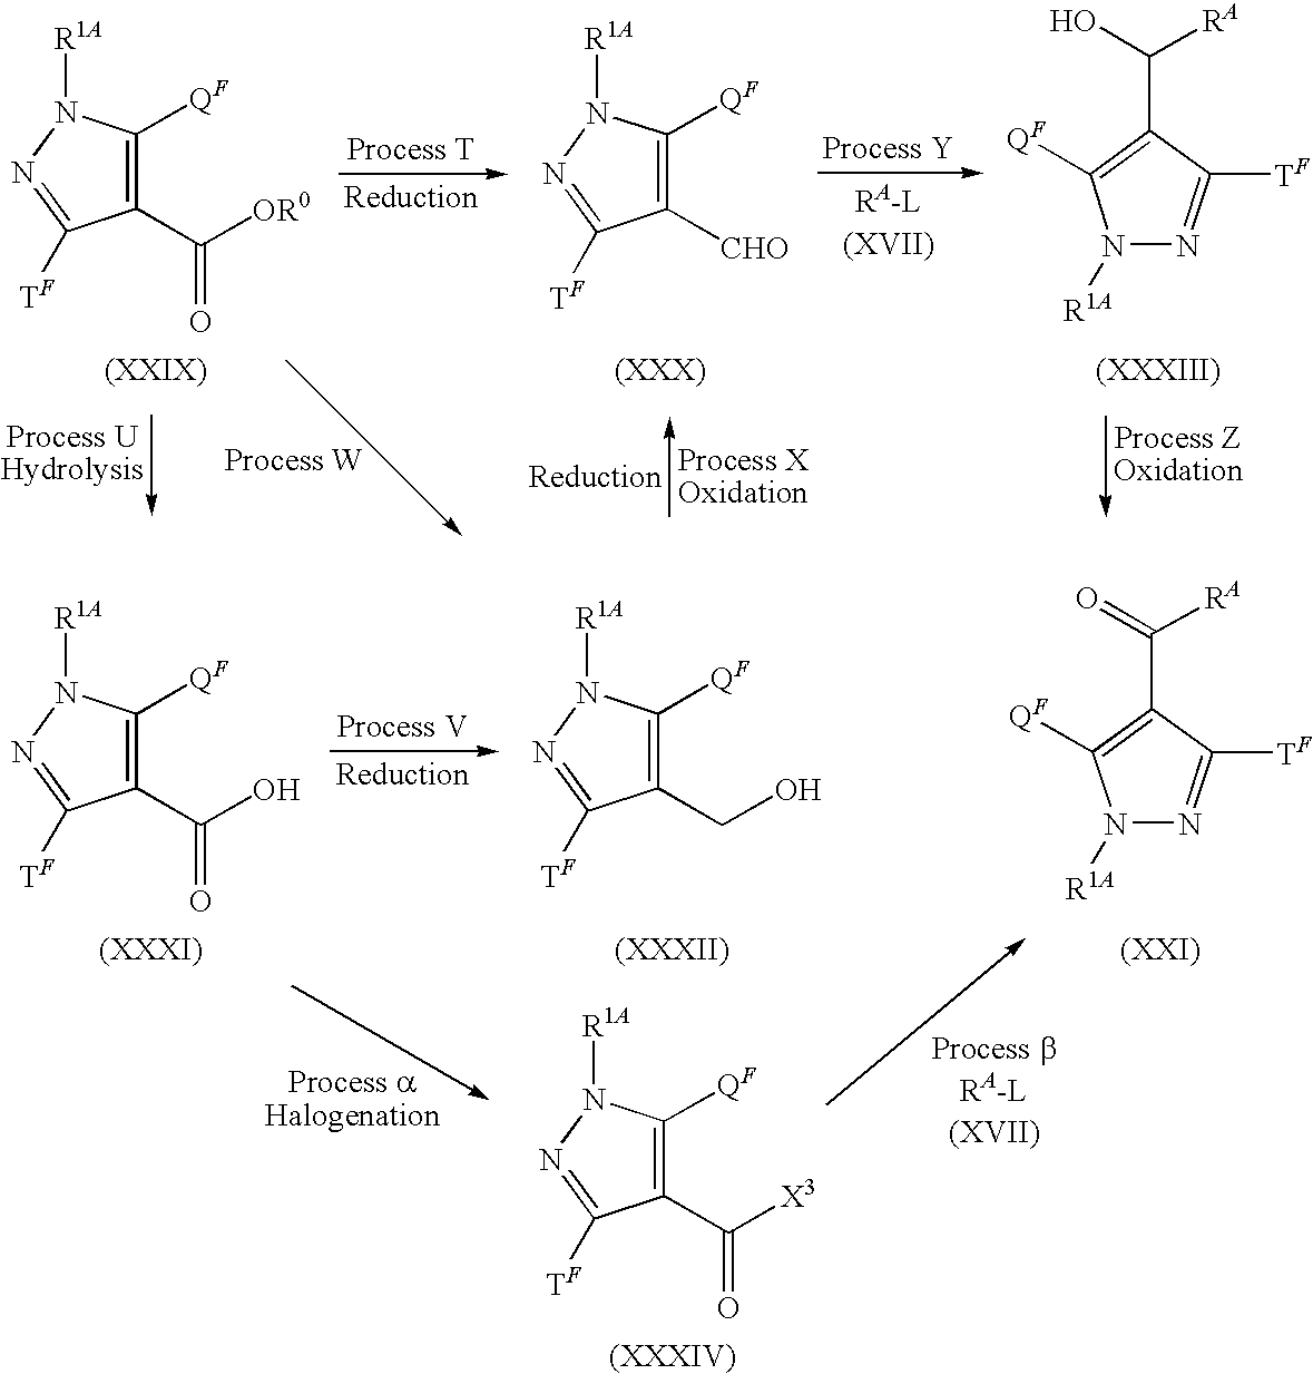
C1(C([OR0])=O)=C([QF])N([R1A])N=C1[TF].N1([R1A])N=C([TF])C(C(O)[RA])=C1[QF].C1([CHO])=C([QF])N([R1A])N=C1[TF].C1(C(O)=O)=C([QF])N([R1A])N=C1[TF].N1([R1A])N=C([TF])C(C(=O)[RA])=C1[QF].C1(CO)=C([QF])N([R1A])N=C1[TF].C1(C([X3])=O)=C([QF])N([R1A])N=C1[TF]
